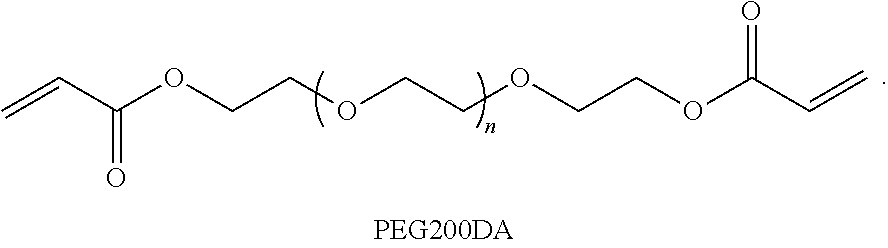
C=CC(=O)OCCOCCOCCOC(C=C)=O
